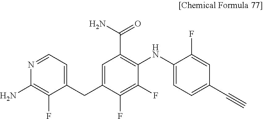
C1=NC(N)=C(F)C(CC2=CC(C(N)=O)=C(NC3=CC=C(C#C)C=C3F)C(F)=C2F)=C1
